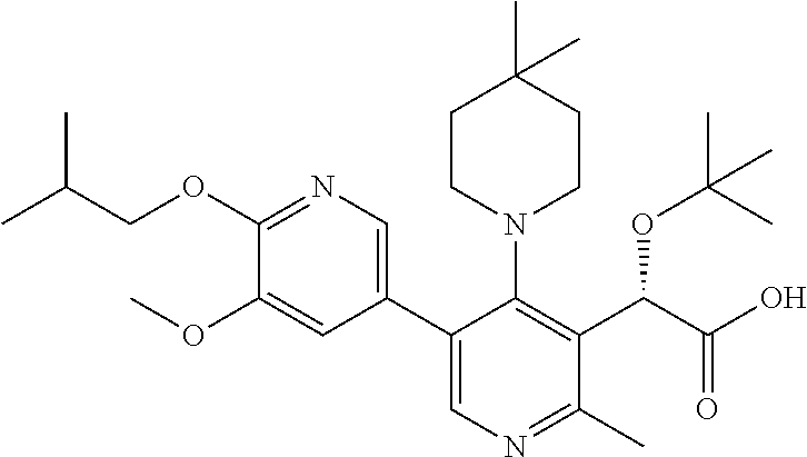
C1(OCC(C)C)=NC=C(C2=CN=C(C)C(C(C(=O)O)OC(C)(C)C)=C2N2CCC(C)(C)CC2)C=C1OC
